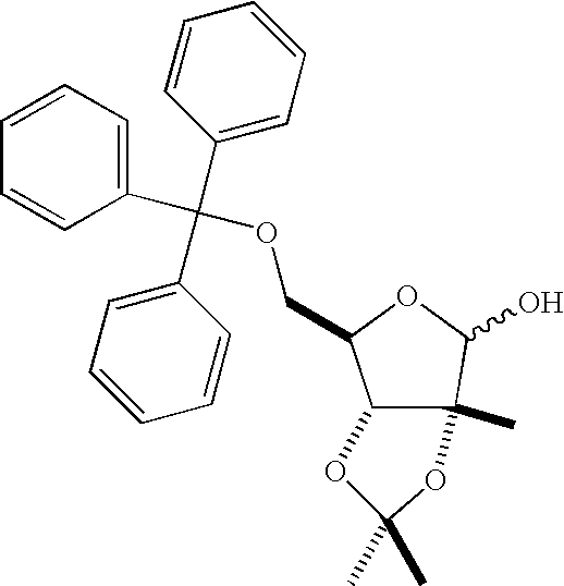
C12C(COC(C3=CC=CC=C3)(C3=CC=CC=C3)C3=CC=CC=C3)OC(O)C1(C)OC(C)(C)O2
